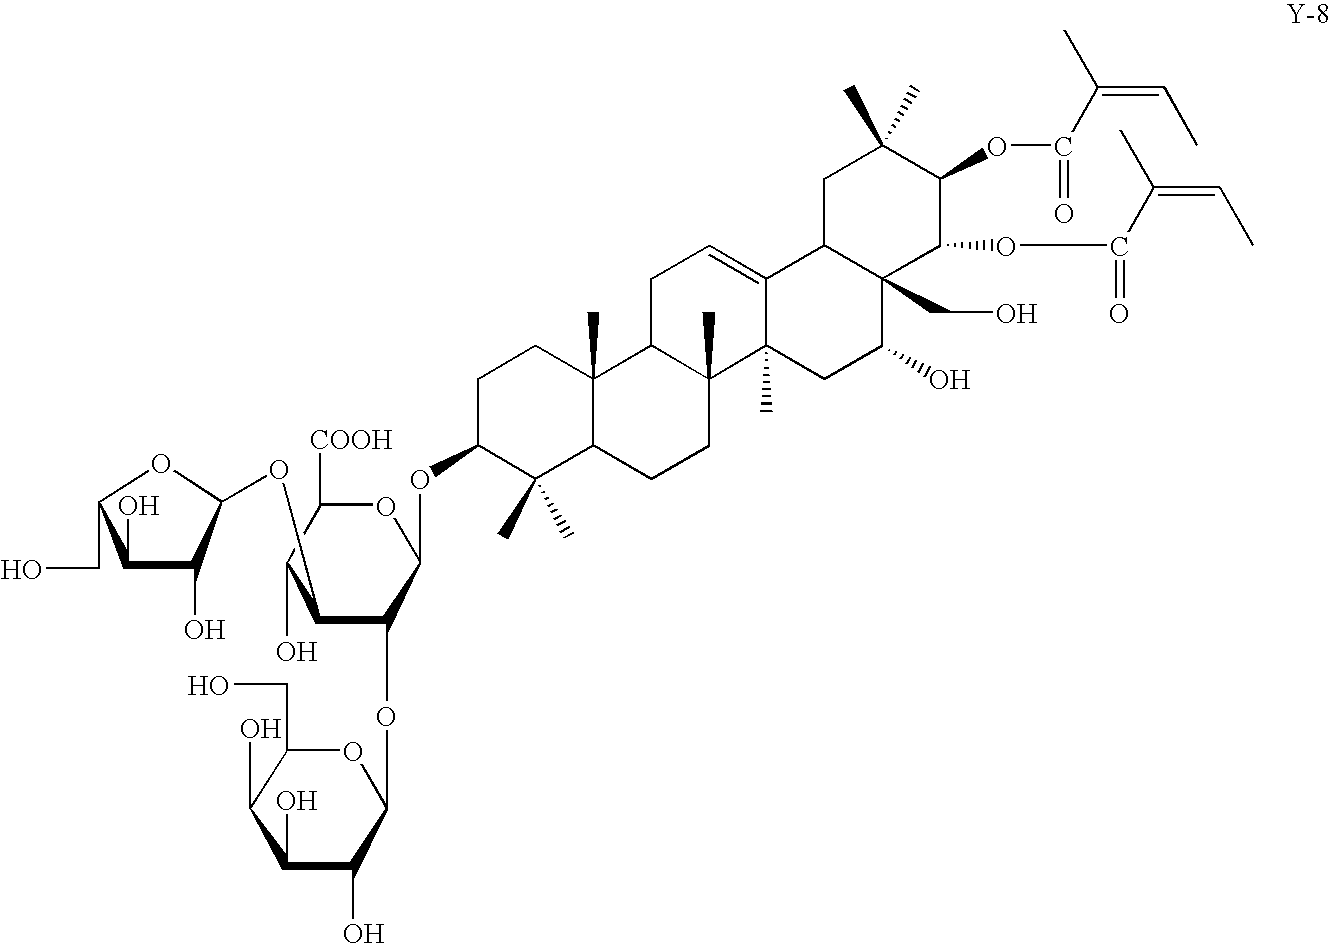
C1(O)C(O)C(OC2C(OC3OC(CO)C(O)C(O)C3O)C(OC3C(C)(C)C4C(C)(CC3)C3C(C)(CC4)C4(C)C(=CC3)C3C(CO)(C(O)C4)C(OC(=O)C(=CC)C)C(OC(=O)C(C)=CC)C(C)(C)C3)OC([COOH])C2O)OC1CO
